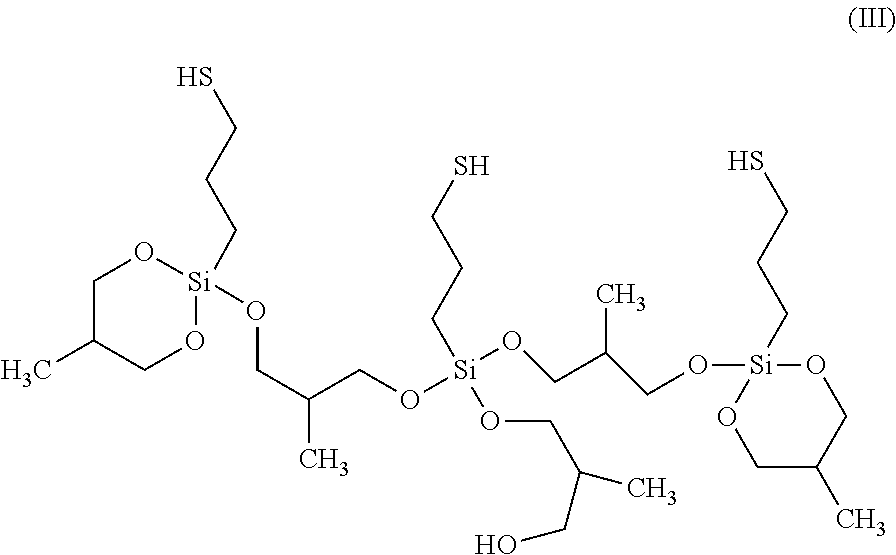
C1C(C)CO[Si](CCCS)(OCC(CO[Si](OCC(C)CO[Si]2(CCCS)OCC(C)CO2)(CCCS)OCC(C)CO)C)O1
